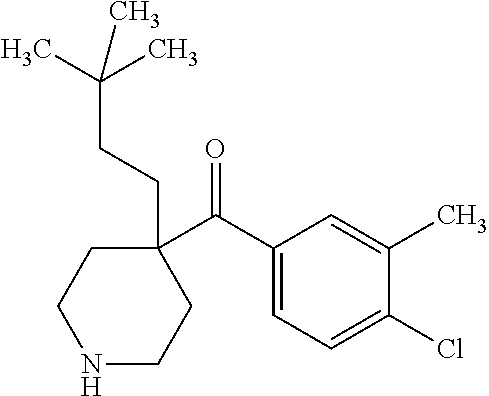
C(=O)(C1(CCC(C)(C)C)CCNCC1)C1=CC=C(Cl)C(C)=C1
